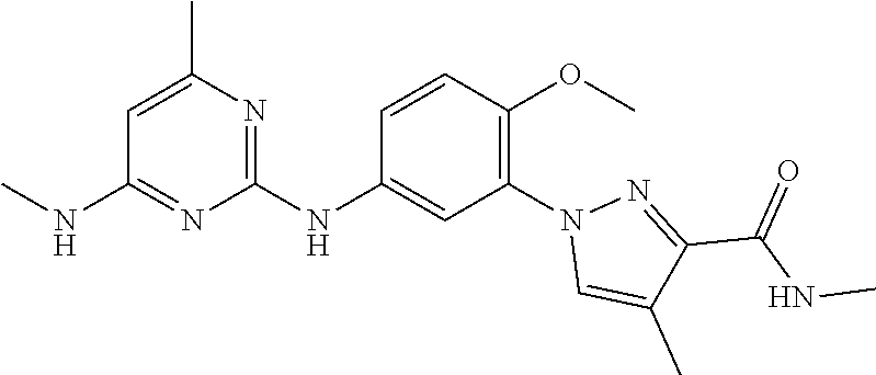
C1(NC2=CC(N3C=C(C)C(C(NC)=O)=N3)=C(OC)C=C2)=NC(C)=CC(NC)=N1
